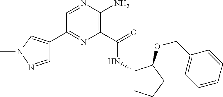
C1(C2=CN(C)N=C2)=NC(C(=O)NC2CCCC2OCC2=CC=CC=C2)=C(N)N=C1
